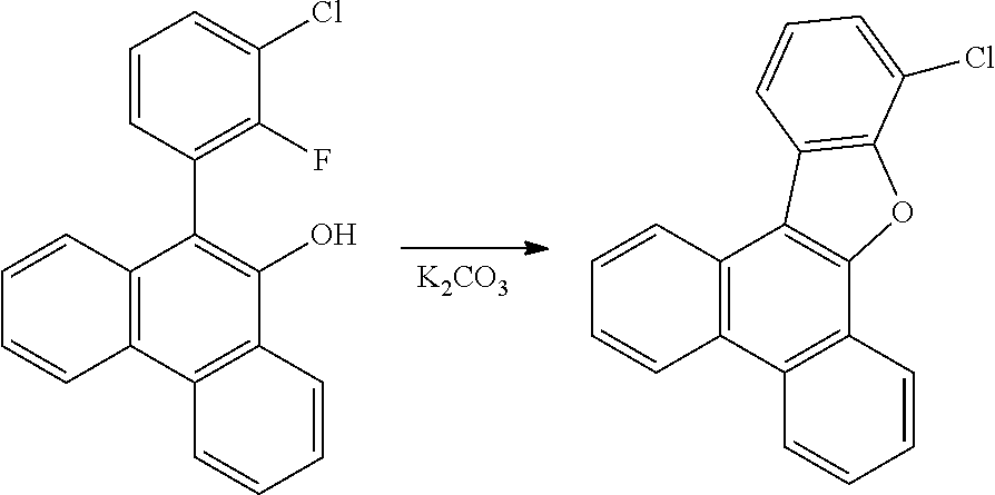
[K2CO3].C12=C(C3=C(C(O)=C1C1=C(F)C(Cl)=CC=C1)C=CC=C3)C=CC=C2.C12=C(C3=C(C4=C1C1=C(O4)C(Cl)=CC=C1)C=CC=C3)C=CC=C2
